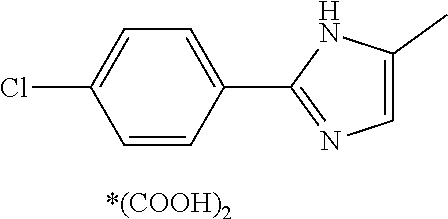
C1(C)=CN=C(C2=CC=C(Cl)C=C2)N1.[*(COOH)2]
